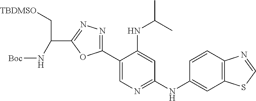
C1(C2=NN=C(C(C[TBDMSO])N[Boc])O2)=CN=C(NC2=CC3=C(C=C2)N=CS3)C=C1NC(C)C
